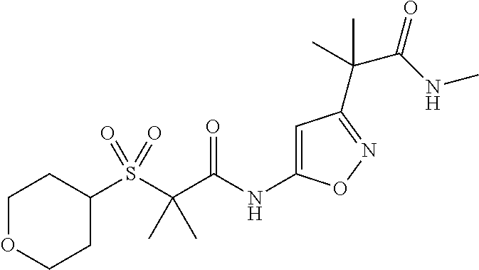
C(C(=O)NC1=CC(C(C(NC)=O)(C)C)=NO1)(C)(C)S(C1CCOCC1)(=O)=O
